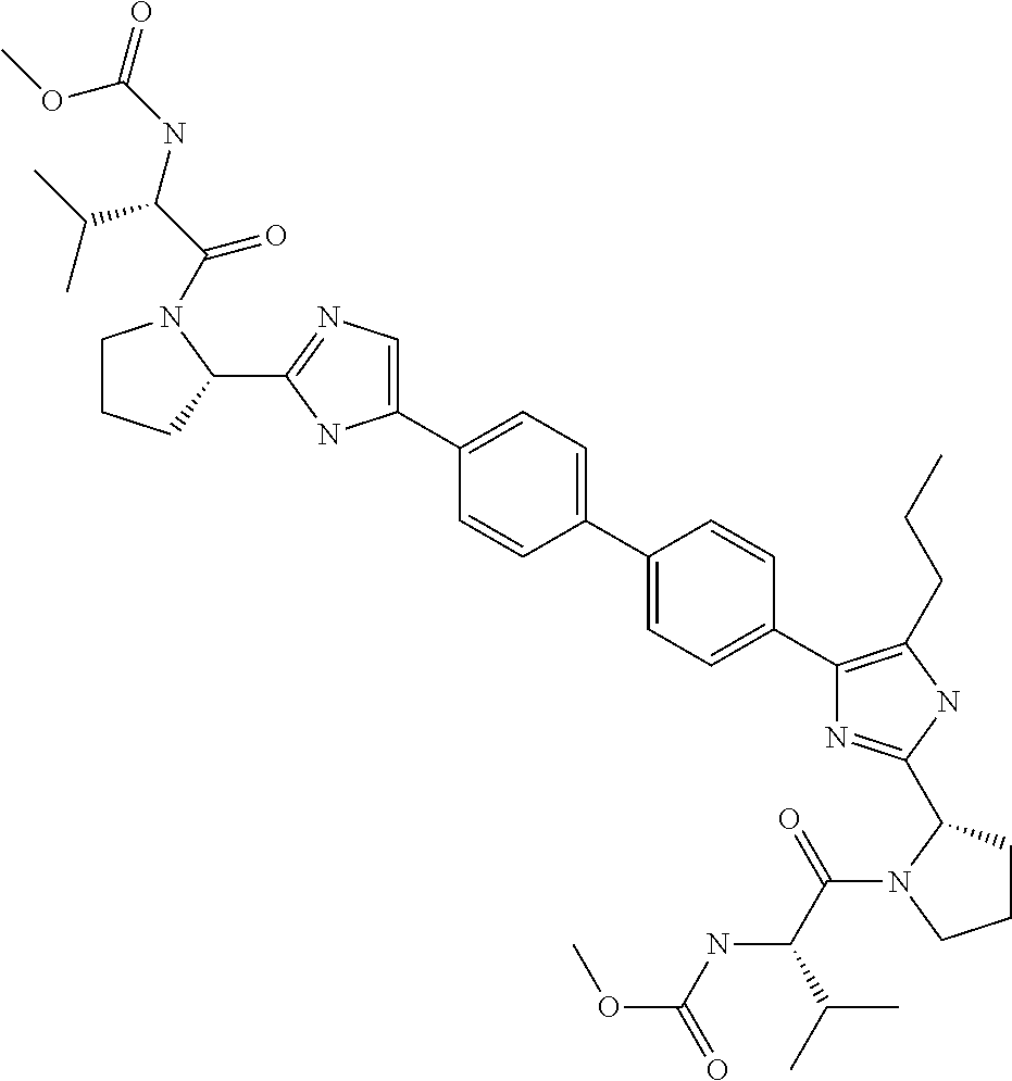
C1(C2=CC=C(C3=CC=C(C4=C(CCC)NC(C5CCCN5C(=O)C(C(C)C)NC(OC)=O)=N4)C=C3)C=C2)=CN=C(C2N(C(=O)C(NC(=O)OC)C(C)C)CCC2)N1
